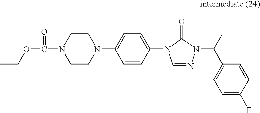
C1CN(C2=CC=C(N3C=NN(C(C)C4=CC=C(F)C=C4)C3=O)C=C2)CCN1C(OCC)=O
